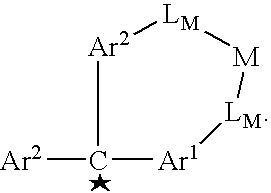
[Ar2]C1[Ar1][LM][M][LM][Ar2]1
